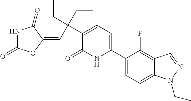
C1(C2=CC=C(C(C=C3C(=O)NC(=O)O3)(CC)CC)C(=O)N2)=CC=C2C(=C1F)C=NN2CC
